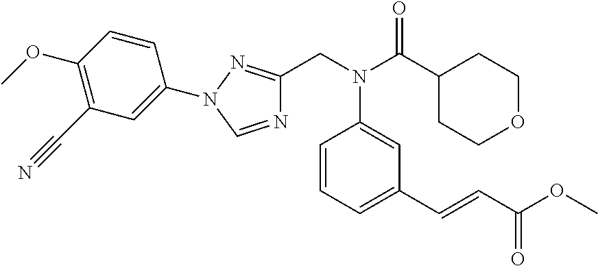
N(C(C1CCOCC1)=O)(C1=CC(C=CC(OC)=O)=CC=C1)CC1=NN(C2=CC(C#N)=C(OC)C=C2)C=N1
